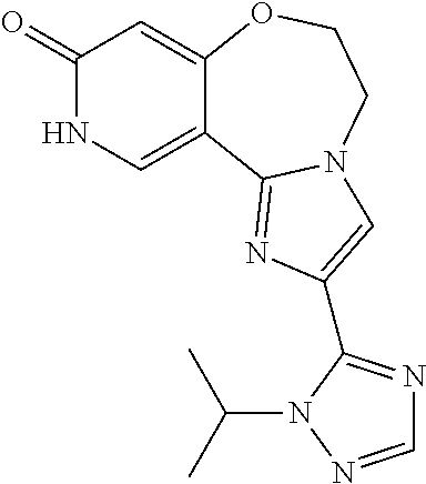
C1(=O)NC=C2C(=C1)OCCN1C2=NC(C2=NC=NN2C(C)C)=C1
